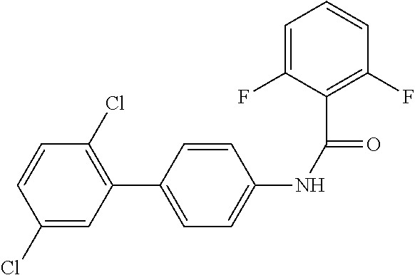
C1(Cl)=CC(C2=CC=C(NC(=O)C3=C(F)C=CC=C3F)C=C2)=C(Cl)C=C1
